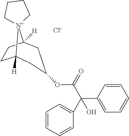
C1=CC(C(C2=CC=CC=C2)(C(=O)OC2CC3([H])CCC([H])([N+]34CCCC4)C2)O)=CC=C1.[Cl-]
